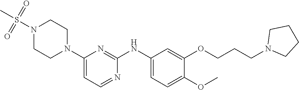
C1(N2CCN(S(C)(=O)=O)CC2)=CC=NC(NC2=CC=C(OC)C(OCCCN3CCCC3)=C2)=N1
